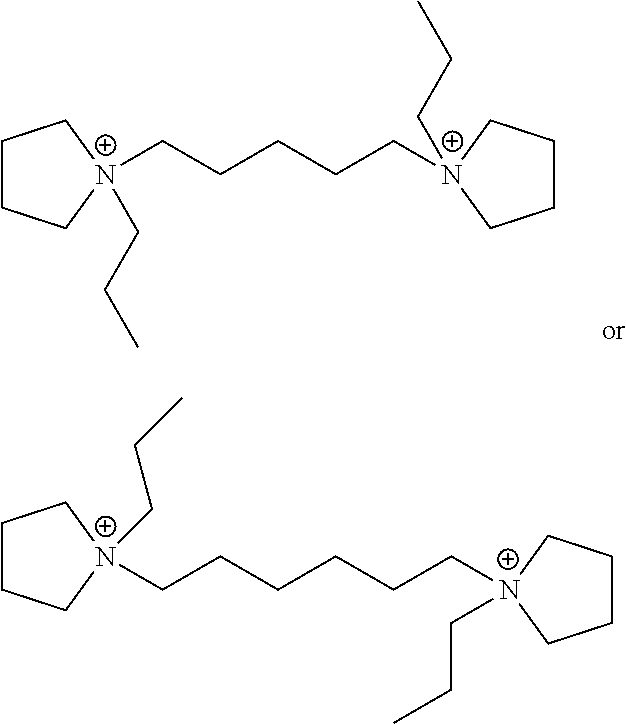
C1CC[N+](CCC)(CCCCC[N+]2(CCC)CCCC2)C1.C1CC[N+](CCC)(CCCCCC[N+]2(CCC)CCCC2)C1
